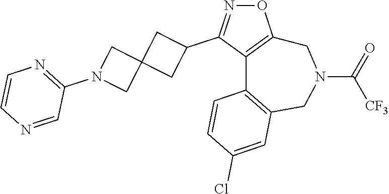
O1N=C(C2CC3(C2)CN(C2=NC=CN=C2)C3)C2=C1CN(C(=O)[CF3])CC1=C2C=CC(Cl)=C1
